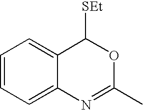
C1=CC=C2C(=C1)C([SEt])OC(C)=N2
